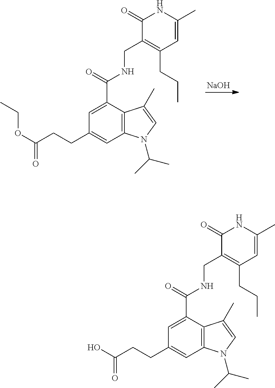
C1=C(C(=O)NCC2=C(CCC)C=C(C)NC2=O)C2=C(C=C1CCC(OCC)=O)N(C(C)C)C=C2C.[NaOH].C1=C(C(=O)NCC2=C(CCC)C=C(C)NC2=O)C2=C(C=C1CCC(O)=O)N(C(C)C)C=C2C
